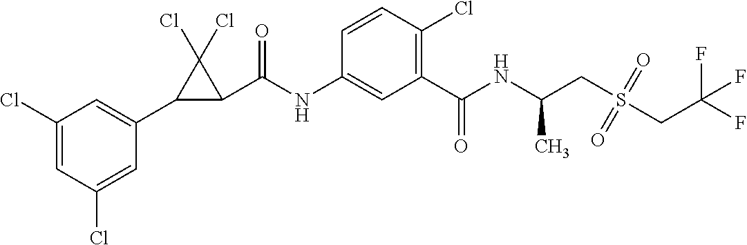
C1(Cl)=CC(C2C(C(NC3=CC(C(NC(CS(CC(F)(F)F)(=O)=O)C)=O)=C(Cl)C=C3)=O)C2(Cl)Cl)=CC(Cl)=C1
